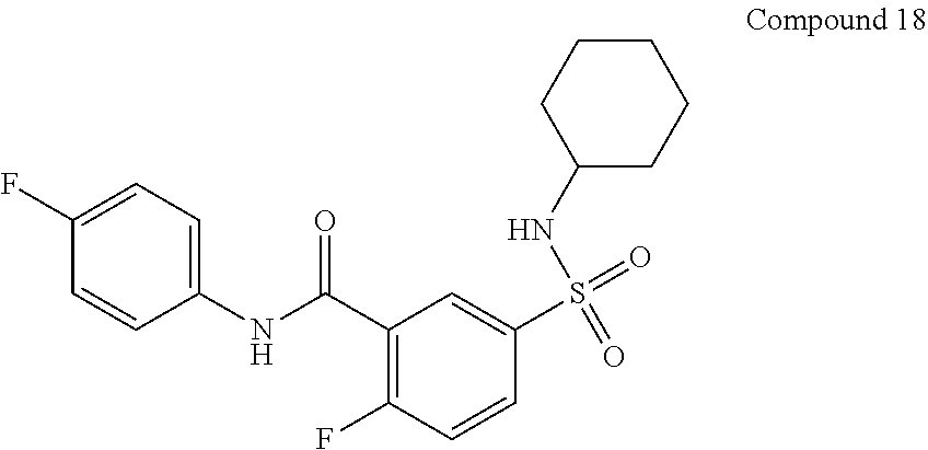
C1(NS(=O)(=O)C2=CC(C(NC3=CC=C(F)C=C3)=O)=C(F)C=C2)CCCCC1
